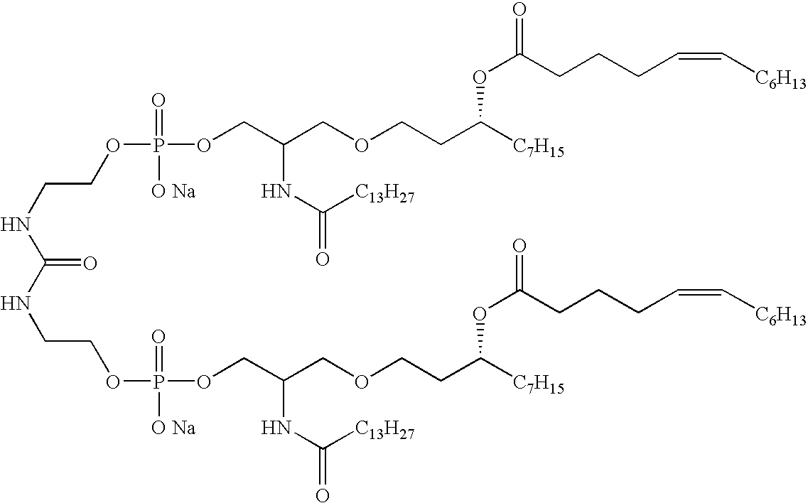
C(NC(=O)NCCOP([O Na])(=O)OCC(COCCC([C7H15])OC(CCCC=C[C6H13])=O)NC(=O)[C13H27])COP(=O)([O Na])OCC(COCCC([C7H15])OC(=O)CCCC=C[C6H13])NC([C13H27])=O
